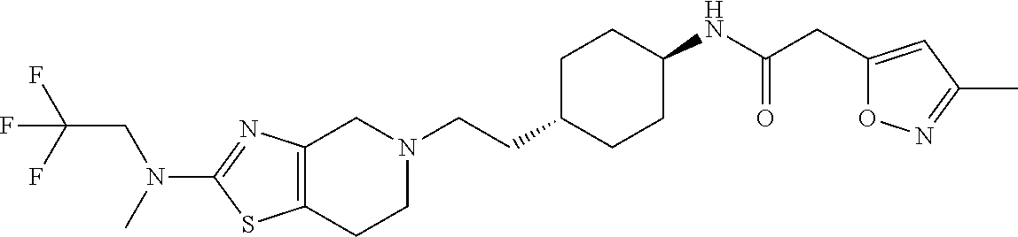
C12=C(CCN(CCC3CCC(NC(CC4=CC(C)=NO4)=O)CC3)C1)SC(N(CC(F)(F)F)C)=N2
